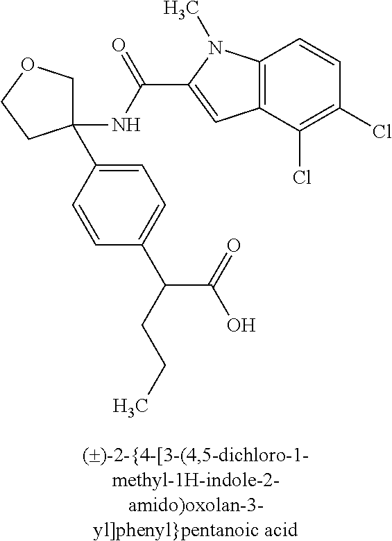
C1(NC(=O)C2=CC3=C(N2C)C=CC(Cl)=C3Cl)(C2=CC=C(C(C(=O)O)CCC)C=C2)COCC1
